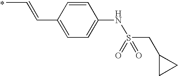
CC=CC1=CC=C(NS(CC2CC2)(=O)=O)C=C1.*
